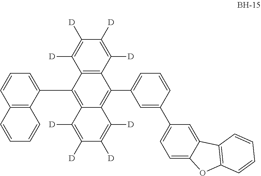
C12=C(C(C3=C4C(=C(C5=CC=CC(C6=CC=C7C(=C6)C6=C(O7)C=CC=C6)=C5)C5=C3C([D])=C([D])C([D])=C5[D])C([D])=C([D])C([D])=C4[D])=CC=C1)C=CC=C2
